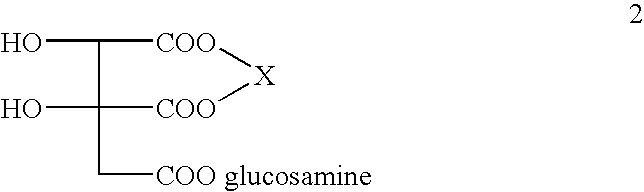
OC1C(O)(C[COO glucosamine])[COO][X][COO]1
